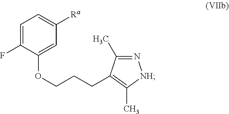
C1=C(F)C(OCCCC2=C(C)[NH]N=C2C)=CC([Ra])=C1
